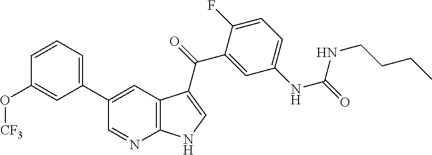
C1=CC=C(C2=CC3=C(N=C2)NC=C3C(=O)C2=CC(NC(=O)NCCCC)=CC=C2F)C=C1O[CF3]
